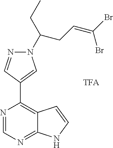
N1=CN=C2C(=C1C1=CN(C(CC)CC=C(Br)Br)N=C1)C=CN2
